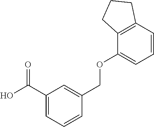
C1(C(O)=O)=CC=CC(COC2=CC=CC3=C2CCC3)=C1
